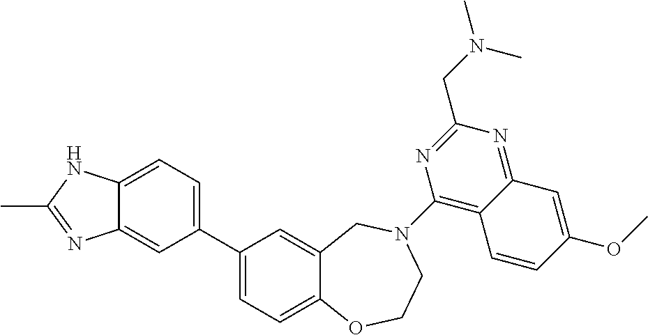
C1(C2=CC=C3C(=C2)N=C(C)N3)=CC=C2C(=C1)CN(C1=C3C(=NC(CN(C)C)=N1)C=C(OC)C=C3)CCO2
